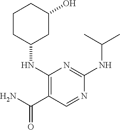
CC(C)NC1=NC(NC2CC(O)CCC2)=C(C(N)=O)C=N1
